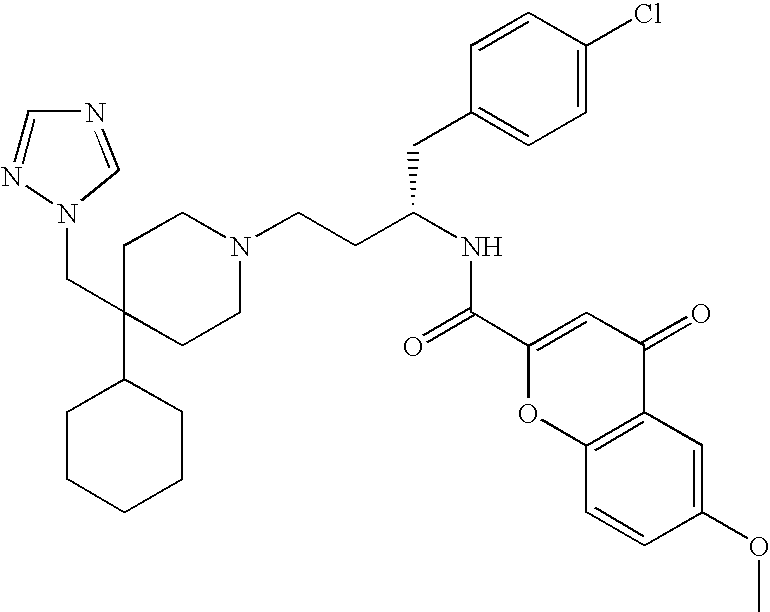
C1CCCCC1C1(CN2N=CN=C2)CCN(CCC(NC(=O)C2=CC(=O)C3=C(O2)C=CC(OC)=C3)CC2=CC=C(Cl)C=C2)CC1
